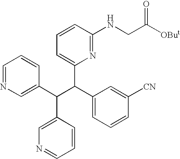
C1=NC=C(C(C(C2=CC=CC([CN])=C2)C2=CC=CC(NCC([OBut])=O)=N2)C2=CN=CC=C2)C=C1
